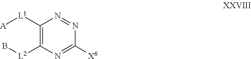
C1([L1][A])=C([L2]B)N=C([X6])N=N1
